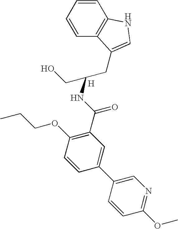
C1=CC=CC2=C1NC=C2CC(CO)NC(C1=C(OCCC)C=CC(C2=CN=C(OC)C=C2)=C1)=O.[H]
